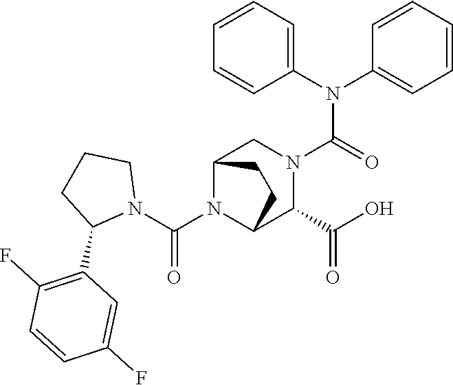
C(N1C2C(C(O)=O)N(C(N(C3=CC=CC=C3)C3=CC=CC=C3)=O)CC1CC2)(N1CCCC1C1=C(F)C=CC(F)=C1)=O
